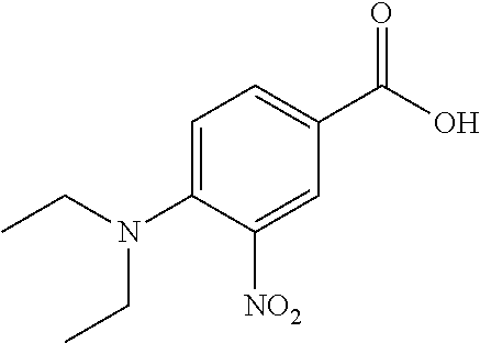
C1=C(N(CC)CC)C([NO2])=CC(C(O)=O)=C1
